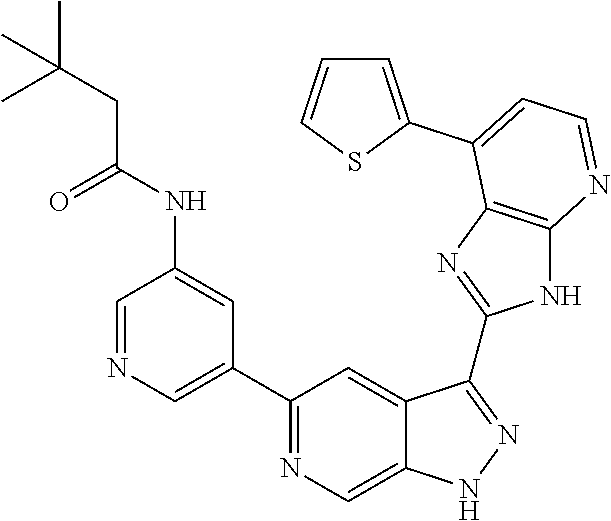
C1=NC=C(C2=NC=C3C(=C2)C(C2=NC4=C(N2)N=CC=C4C2=CC=CS2)=NN3)C=C1NC(CC(C)(C)C)=O
